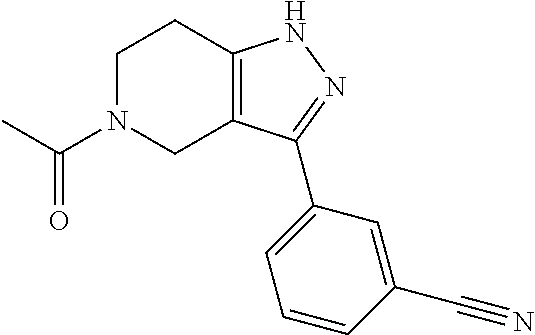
C1N(C(=O)C)CC2=C(C1)NN=C2C1=CC=CC(C#N)=C1
